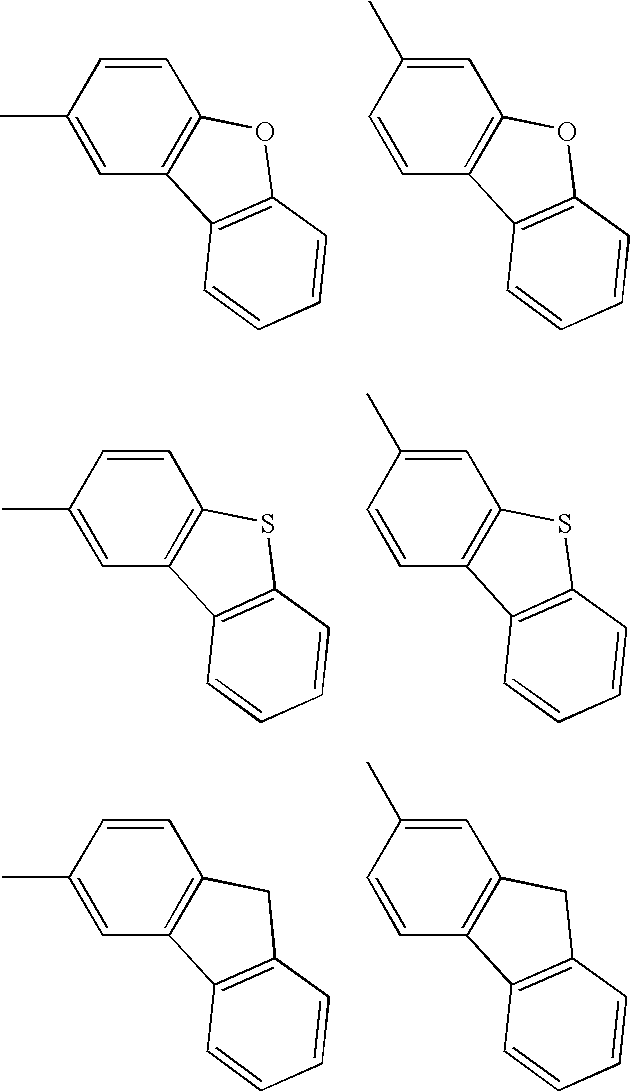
C1=CC(C)=CC2=C1OC1=C2C=CC=C1.C1=C(C)C=CC2=C1OC1=C2C=CC=C1.C1=CC(C)=CC2=C1SC1=C2C=CC=C1.C1=C(C)C=CC2=C1SC1=C2C=CC=C1.C1=CC(C)=CC2=C1CC1=C2C=CC=C1.C1=C(C)C=CC2=C1CC1=C2C=CC=C1
